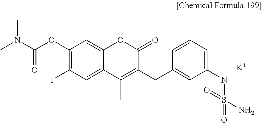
[K].C12=CC(I)=C(OC(N(C)C)=O)C=C1OC(=O)C(CC1=CC(NS(=O)(N)=O)=CC=C1)=C2C
